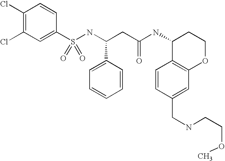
C1(Cl)=C(Cl)C=C(S(NC(CC(NC2C3=C(OCC2)C=C(CNCCOC)C=C3)=O)C2=CC=CC=C2)(=O)=O)C=C1
